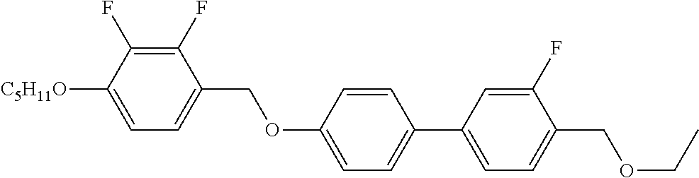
C1(F)=C(F)C([C5H11O])=CC=C1COC1=CC=C(C2=CC=C(COCC)C(F)=C2)C=C1
